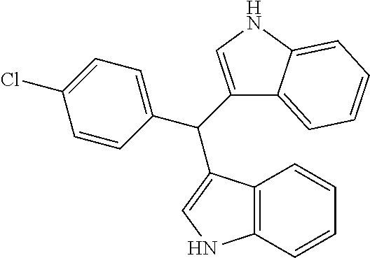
C1=CC(C(C2=CNC3=C2C=CC=C3)C2=CNC3=CC=CC=C23)=CC=C1Cl
